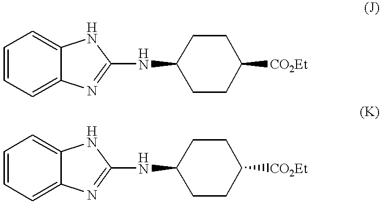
C1=CC=C2C(=C1)NC(NC1CCC([CO2Et])CC1)=N2.C1=CC=C2C(=C1)NC(NC1CCC([CO2Et])CC1)=N2
